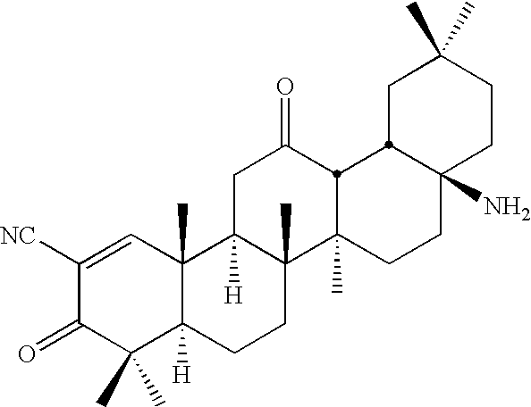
C1([NC])=CC2(C)C([H])(C(C)(C)C1=O)CCC1(C)C2([H])CC(=O)C2C1(C)CCC1(N)CCC(C)(C)CC12
